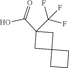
C(O)(=O)C1(C(F)(F)F)CC2(C1)CCC2
